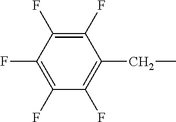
C1(F)=C(F)C(F)=C(F)C(F)=C1CC
